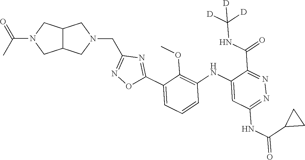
C1=C(C2=NC(CN3CC4C(C3)CN(C(=O)C)C4)=NO2)C(OC)=C(NC2=CC(NC(C3CC3)=O)=NN=C2C(NC([D])([D])[D])=O)C=C1
